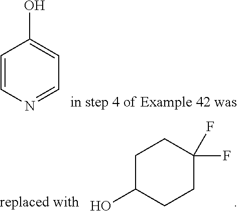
C1C(O)CCC(F)(F)C1.C1=CN=CC=C1O
